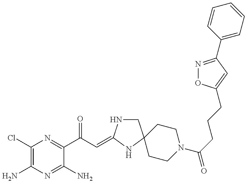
C1(Cl)=C(N)N=C(N)C(C(C=C2NCC3(N2)CCN(C(=O)CCCC2=CC(C4=CC=CC=C4)=NO2)CC3)=O)=N1
